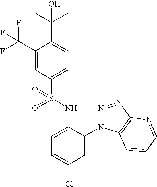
C1(C(F)(F)F)=CC(S(=O)(NC2=CC=C(Cl)C=C2N2N=NC3=C2C=CC=N3)=O)=CC=C1C(C)(C)O
